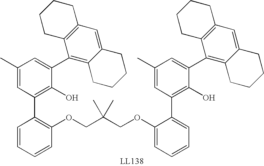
C1(OCC(COC2=C(C3=C(O)C(C4=C5C(=CC6=C4CCCC6)CCCC5)=CC(C)=C3)C=CC=C2)(C)C)=CC=CC=C1C1=C(O)C(C2=C3C(=CC4=C2CCCC4)CCCC3)=CC(C)=C1
